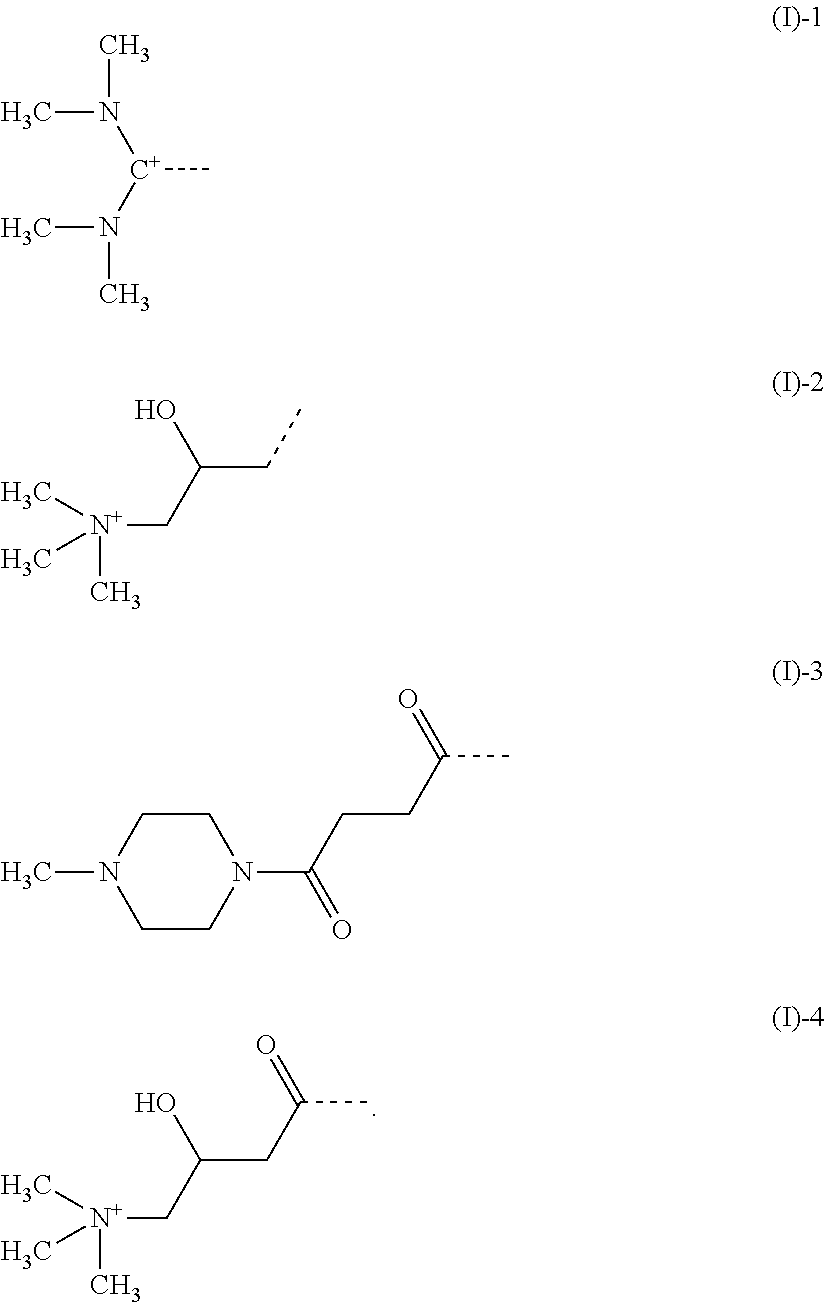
CN(C)[C+](N(C)C)C.N1(C(CCC(C)=O)=O)CCN(C)CC1.[N+](CC(CC(C)=O)O)(C)(C)C.[N+](CC(CC)O)(C)(C)C
